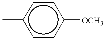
c1(C)ccc([OCH3])cc1
